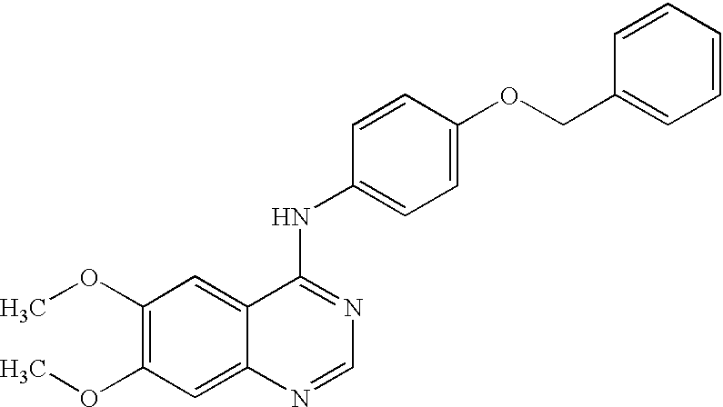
C1(OC)=C(OC)C=C2C(=C1)C(NC1=CC=C(OCC3=CC=CC=C3)C=C1)=NC=N2
